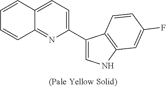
C1(C2=CNC3=C2C=CC(F)=C3)=CC=C2C(=N1)C=CC=C2
